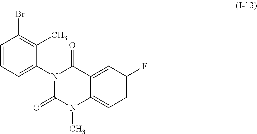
C1=CC=C(N2C(=O)C3=CC(F)=CC=C3N(C)C2=O)C(C)=C1Br
